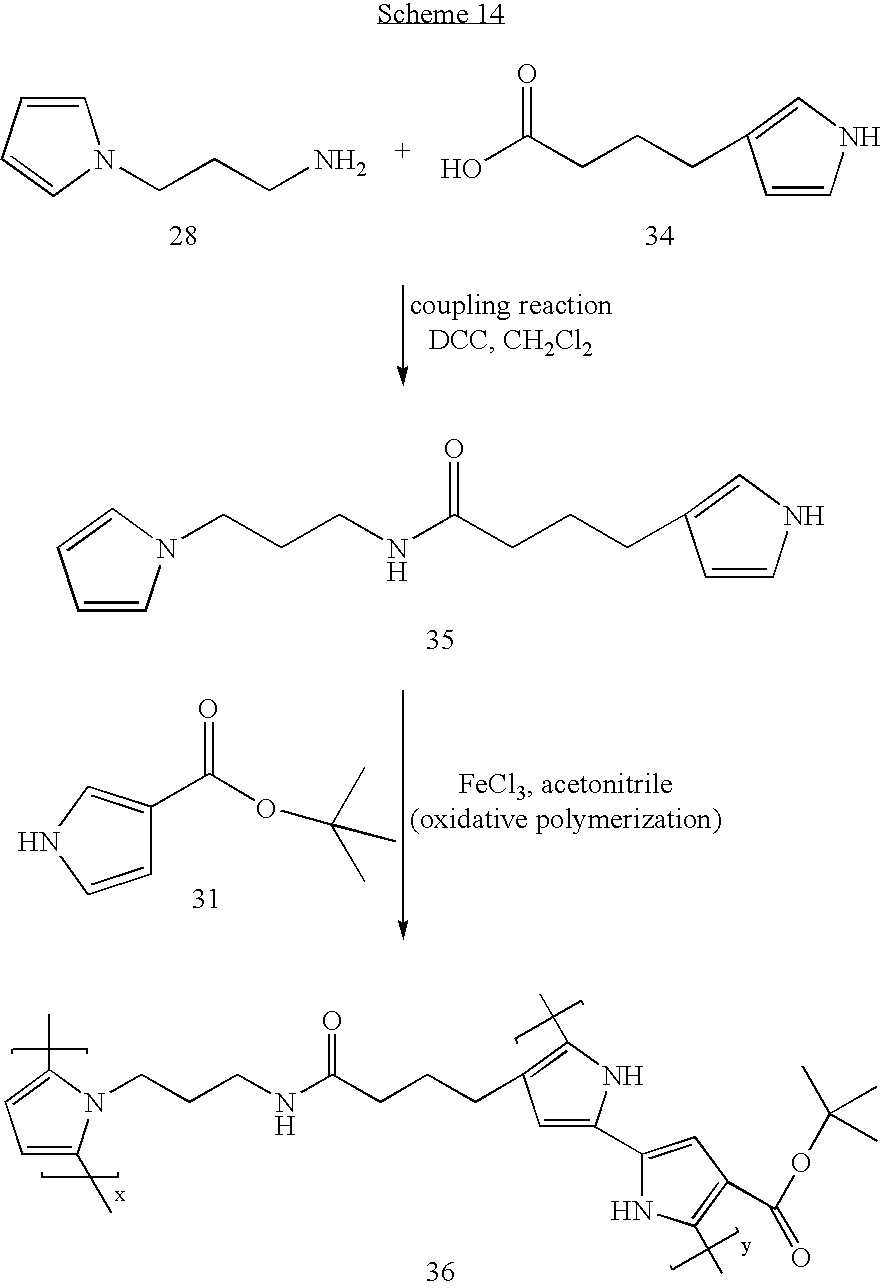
C1=CNC=C1C(OC(C)(C)C)=O.C1=CN(CCCNC(CCCC2=CNC=C2)=O)C=C1.OC(CCCC1=CNC=C1)=O.C1=CC=CN1CCCN.C1=C(C)N(CCCNC(CCCC2=C(C)NC(C3=CC(C(OC(C)(C)C)=O)=C(C)N3)=C2)=O)C(C)=C1
